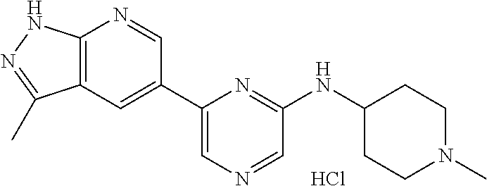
C12=C(C=C(C3=CN=CC(NC4CCN(C)CC4)=N3)C=N1)C(C)=NN2.Cl
